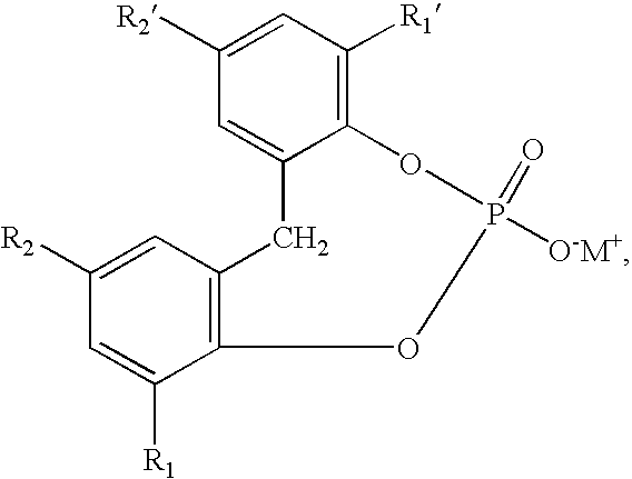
C12=C([R1])C=C([R2])C=C1CC1=C(C([R1])=CC([R2])=C1)OP([O-M+])(=O)O2
